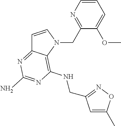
C1=CN=C(CN2C=CC3=NC(N)=NC(NCC4=NOC(C)=C4)=C23)C(OC)=C1
